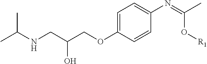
C1=C(OCC(CNC(C)C)O)C=CC(N=C(C)O[R1])=C1
